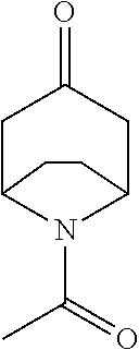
C1C2N(C(=O)C)C(CC1=O)CC2
